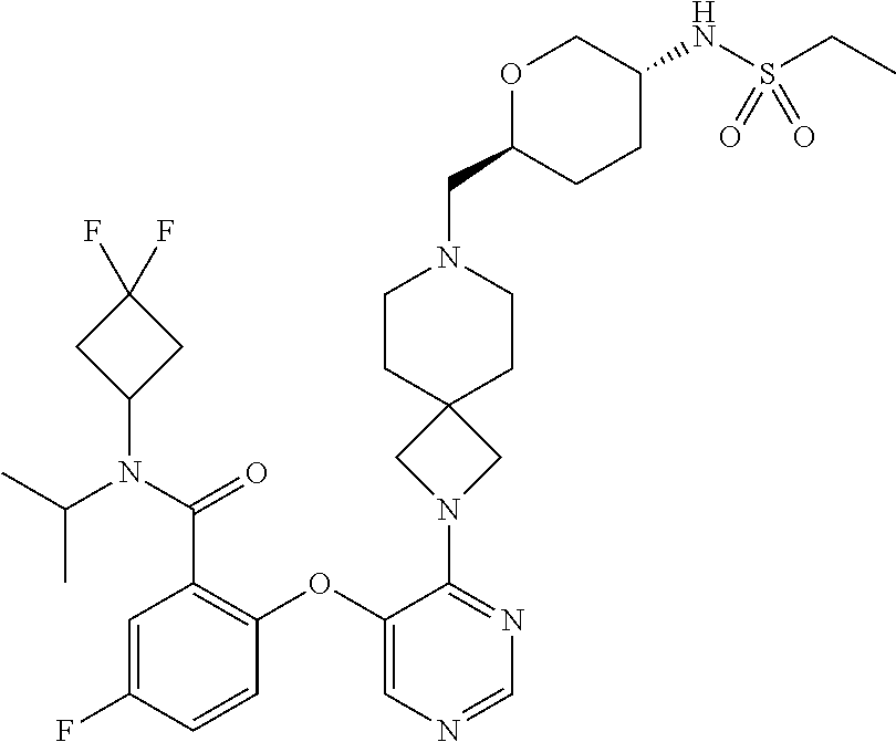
C1=C(F)C=CC(OC2=CN=CN=C2N2CC3(C2)CCN(CC2CCC(NS(CC)(=O)=O)CO2)CC3)=C1C(N(C1CC(F)(F)C1)C(C)C)=O
